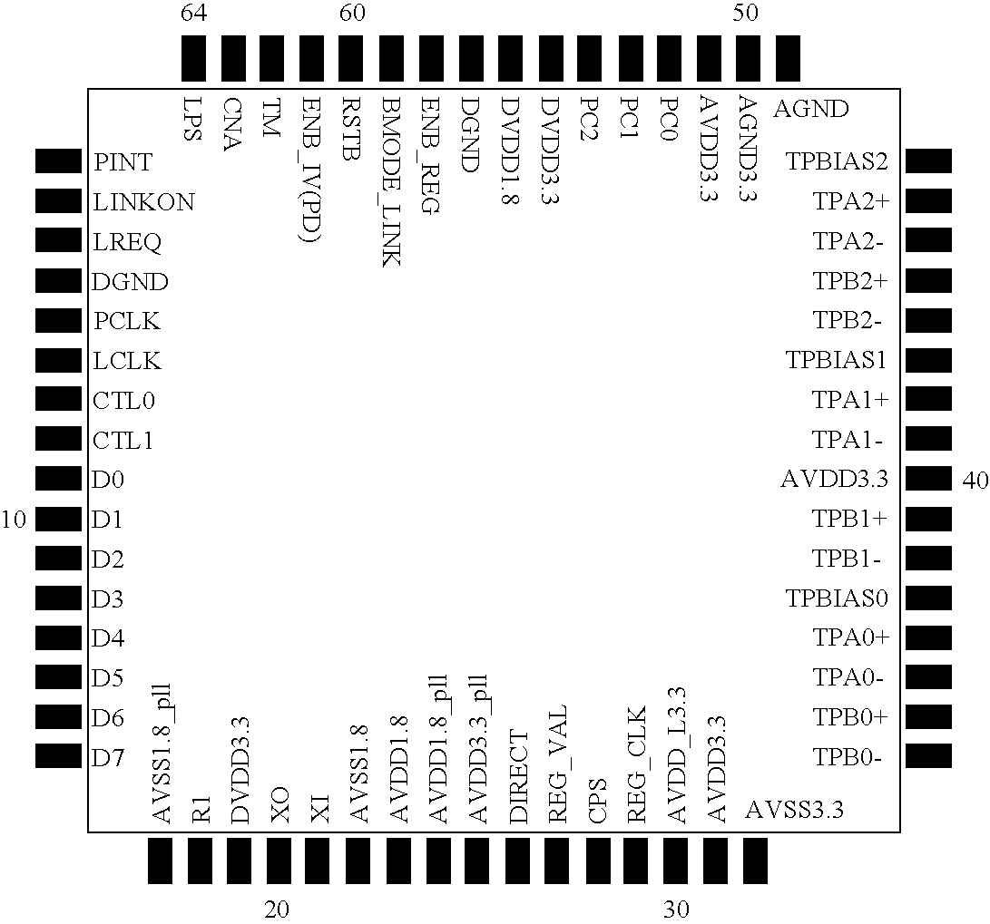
[PINT].[LINKON].[LREQ].[DGND].[PCLK].[LCLK].[CTL0].[CTL1].[D0].[D1].[D2].[D3].[D4].[D5].[D6].[D7].C1CCC1.[CPS].[PC2].[PC1].[PC0].[AVDD3.3].[AGND3.3]
